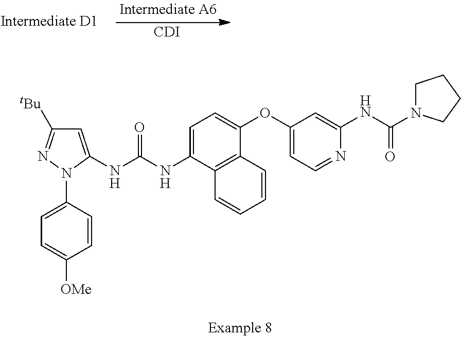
[CDI].C1=C(NC(NC2=CC=C(OC3=CC=NC(NC(=O)N4CCCC4)=C3)C3=C2C=CC=C3)=O)N(C2=CC=C([OMe])C=C2)N=C1[tBu]
